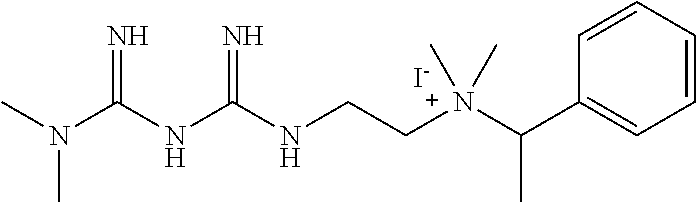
CN(C(NC(NCCN(C(C1=CC=CC=C1)C)(C)C)=N)=N)C.I
